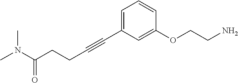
C(C#CC1=CC=CC(OCCN)=C1)CC(N(C)C)=O
